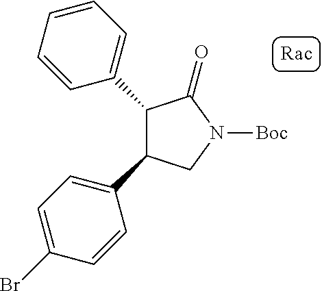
C1(C2=CC=CC=C2)C(C2=CC=C(Br)C=C2)CN([Boc])C1=O
